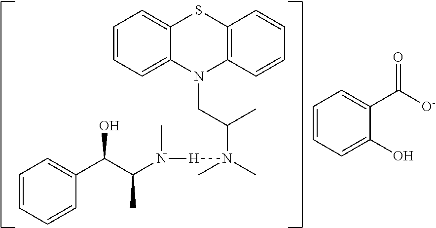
C1=CC=CC(C(C(N([H]N(C(C)CN2C3=C(SC4=CC=CC=C24)C=CC=C3)(C)C)C)C)O)=C1.C1=CC=C(O)C(C([O-])=O)=C1
